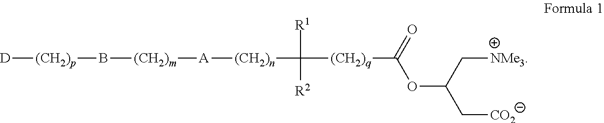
[D][(CH2)p]B[(CH2)m][A][(CH2)n]C([R2])([R1])[(CH2)q]C(OC(C[CO2])C[NMe3])=O
